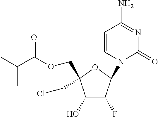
C1(O)C(F)C(N2C(=O)N=C(N)C=C2)OC1(COC(C(C)C)=O)CCl
